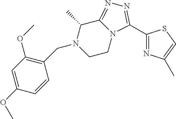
C1(OC)=C(CN2C(C)C3=NN=C(C4=NC(C)=CS4)N3CC2)C=CC(OC)=C1
